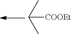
C([COOEt])(C)C
